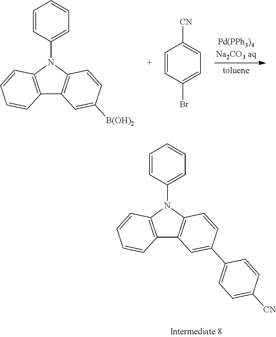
C1=CC(N2C3=C(C4=C2C=CC(C2=CC=C([CN])C=C2)=C4)C=CC=C3)=CC=C1.C1=CC(N2C3=C(C4=C2C=CC([B(OH)2])=C4)C=CC=C3)=CC=C1.C1=CC(Br)=CC=C1[CN]
